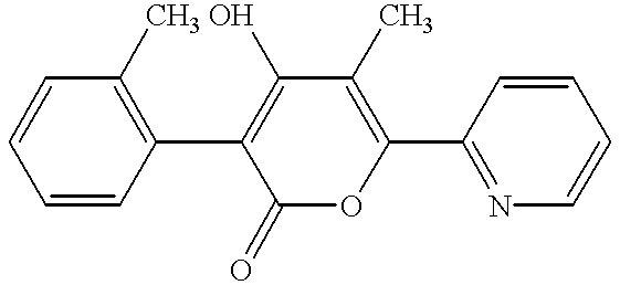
C1=CC(C2=C(O)C(C)=C(C3=NC=CC=C3)OC2=O)=C(C)C=C1
